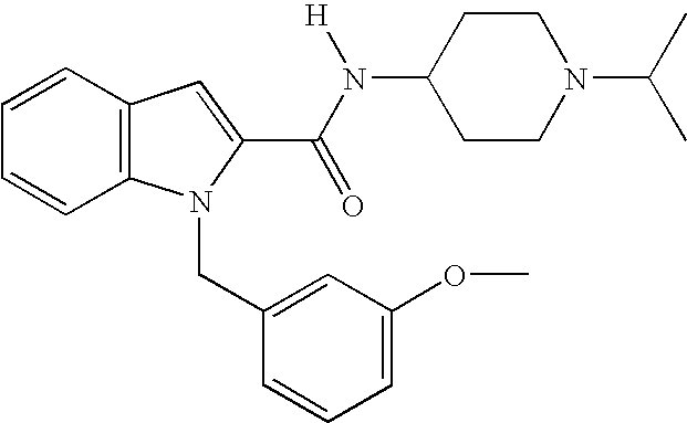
C1=CC2=C(C=C1)N(CC1=CC(OC)=CC=C1)C(C(N([H])C1CCN(C(C)C)CC1)=O)=C2
